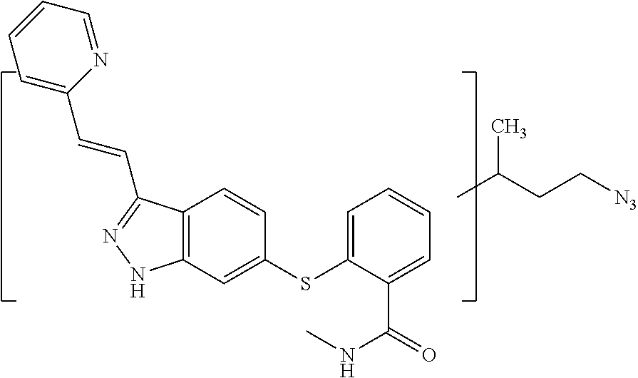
C12=C(C=C(SC3=CC=CC=C3C(NC)=O)C=C1)NN=C2C=CC1=CC=CC=N1.CC(CC[N3])C
